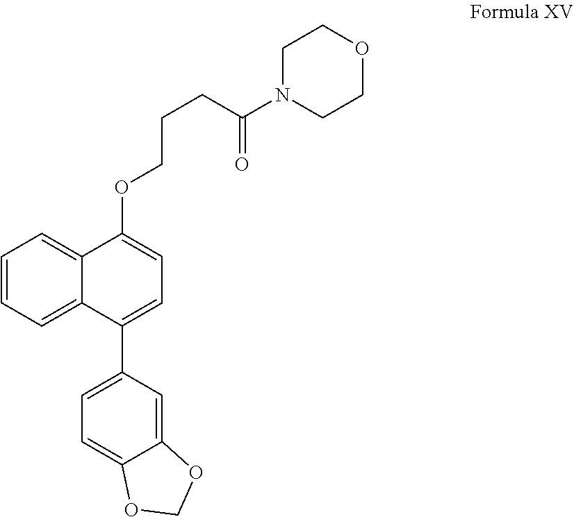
C1=CC=C2C(=C1)C(OCCCC(N1CCOCC1)=O)=CC=C2C1=CC=C2C(=C1)OCO2
